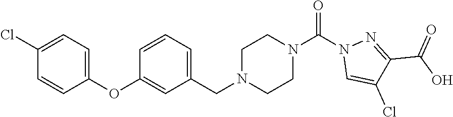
ClC1=CC=C(OC2=CC(CN3CCN(C(N4C=C(Cl)C(C(O)=O)=N4)=O)CC3)=CC=C2)C=C1
